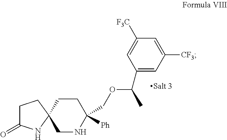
C1C(=O)NC2(C1)CNC(COC(C)C1=CC([CF3])=CC([F3C])=C1)([Ph])CC2
